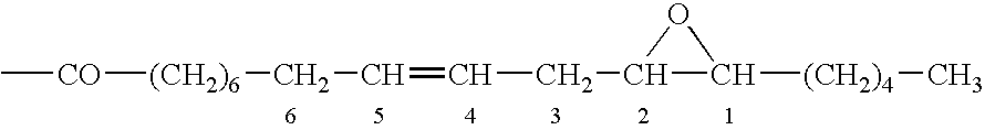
C[CO][(CH2)6]CC=CCC1C([(CH2)4]C)O1
